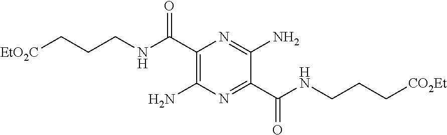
N(CCC[CO2Et])C(C1=NC(N)=C(C(NCCC[EtO2C])=O)N=C1N)=O
